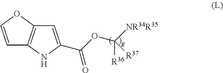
C1=COC2=C1NC(C(OC([NR34R35])([R36])[R37])=O)=C2
